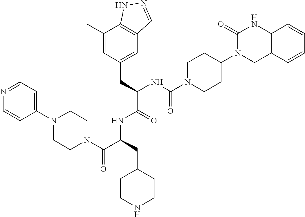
N1=CC=C(N2CCN(C(C(CC3CCNCC3)NC(C(CC3=CC4=C(C(C)=C3)NN=C4)NC(N3CCC(N4C(=O)NC5=C(C4)C=CC=C5)CC3)=O)=O)=O)CC2)C=C1
